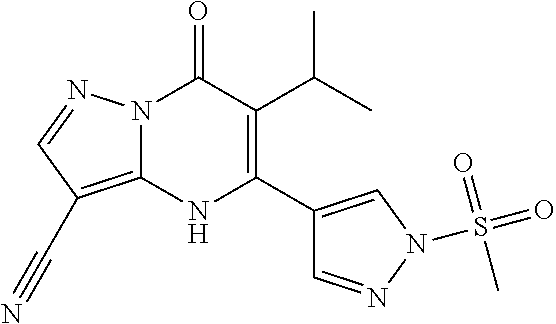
N12C(=C(C#N)C=N1)NC(C1=CN(S(=O)(=O)C)N=C1)=C(C(C)C)C2=O
